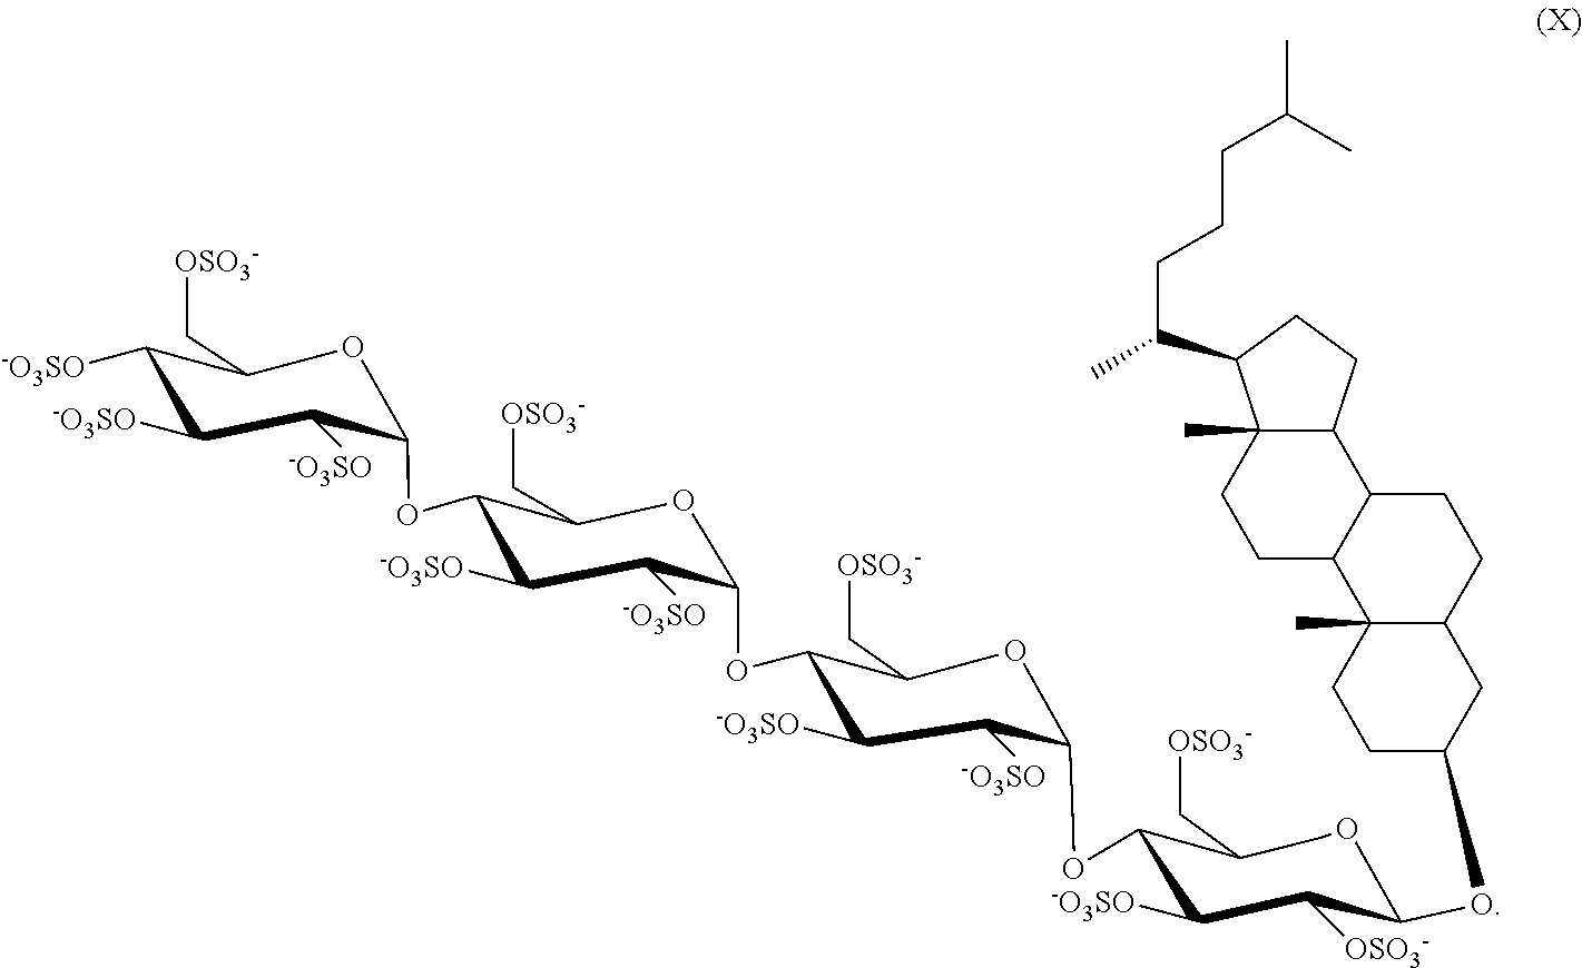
C(C1CC([-O3SO])C([-O3SO])C([-O3SO])C(OCC2C([-O3SO])C([-O3SO])C(OC3C([-O3SO])C([-O3SO])C(COC4C(C[OSO3-])COC(OC5CC6CCC7C8C(C)(CCC7C6(C)CC5)C(C(CCCC(C)C)C)CC8)C([OSO3-])C4[-O3SO])OC3C[OSO3-])OC2C[OSO3-])O1)[OSO3-]
